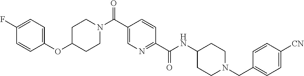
C1CN(C(C2=CN=C(C(=O)NC3CCN(CC4=CC=C([CN])C=C4)CC3)C=C2)=O)CCC1OC1=CC=C(F)C=C1
